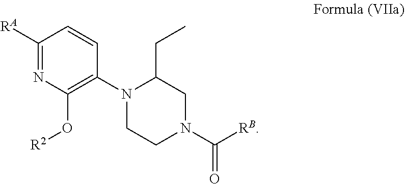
[RA]C1=NC(O[R2])=C(N2CCN(C([RB])=O)CC2CC)C=C1
